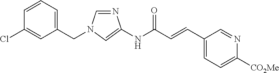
C1=CC=C(CN2C=NC(NC(C=CC3=CC=C([CO2Me])N=C3)=O)=C2)C=C1Cl
